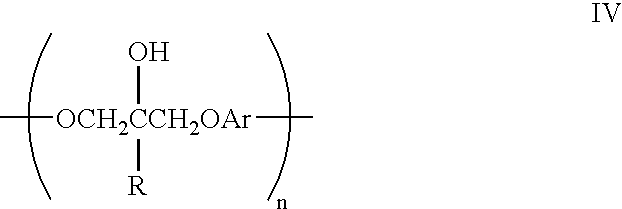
[OCH2CCH2OAr](O)([R])(C)C
